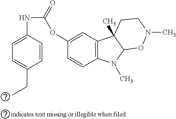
O(C1=CC2=C(C=C1)N(C)C1C2(C)CCN(C)O1)C(=O)NC1=CC=C(CC)C=C1
